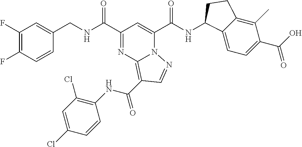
C1(F)=C(F)C=CC(CNC(C2=NC3=C(C(=O)NC4=C(Cl)C=C(Cl)C=C4)C=NN3C(C(NC3C4=CC=C(C(O)=O)C(C)=C4CC3)=O)=C2)=O)=C1
